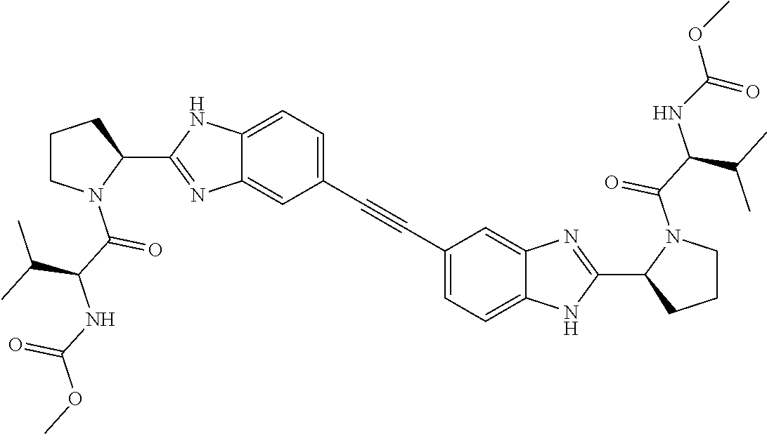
C1(C#CC2=CC=C3C(=C2)N=C(C2CCCN2C(C(NC(OC)=O)C(C)C)=O)N3)=CC=C2C(=C1)N=C(C1CCCN1C(=O)C(C(C)C)NC(=O)OC)N2
